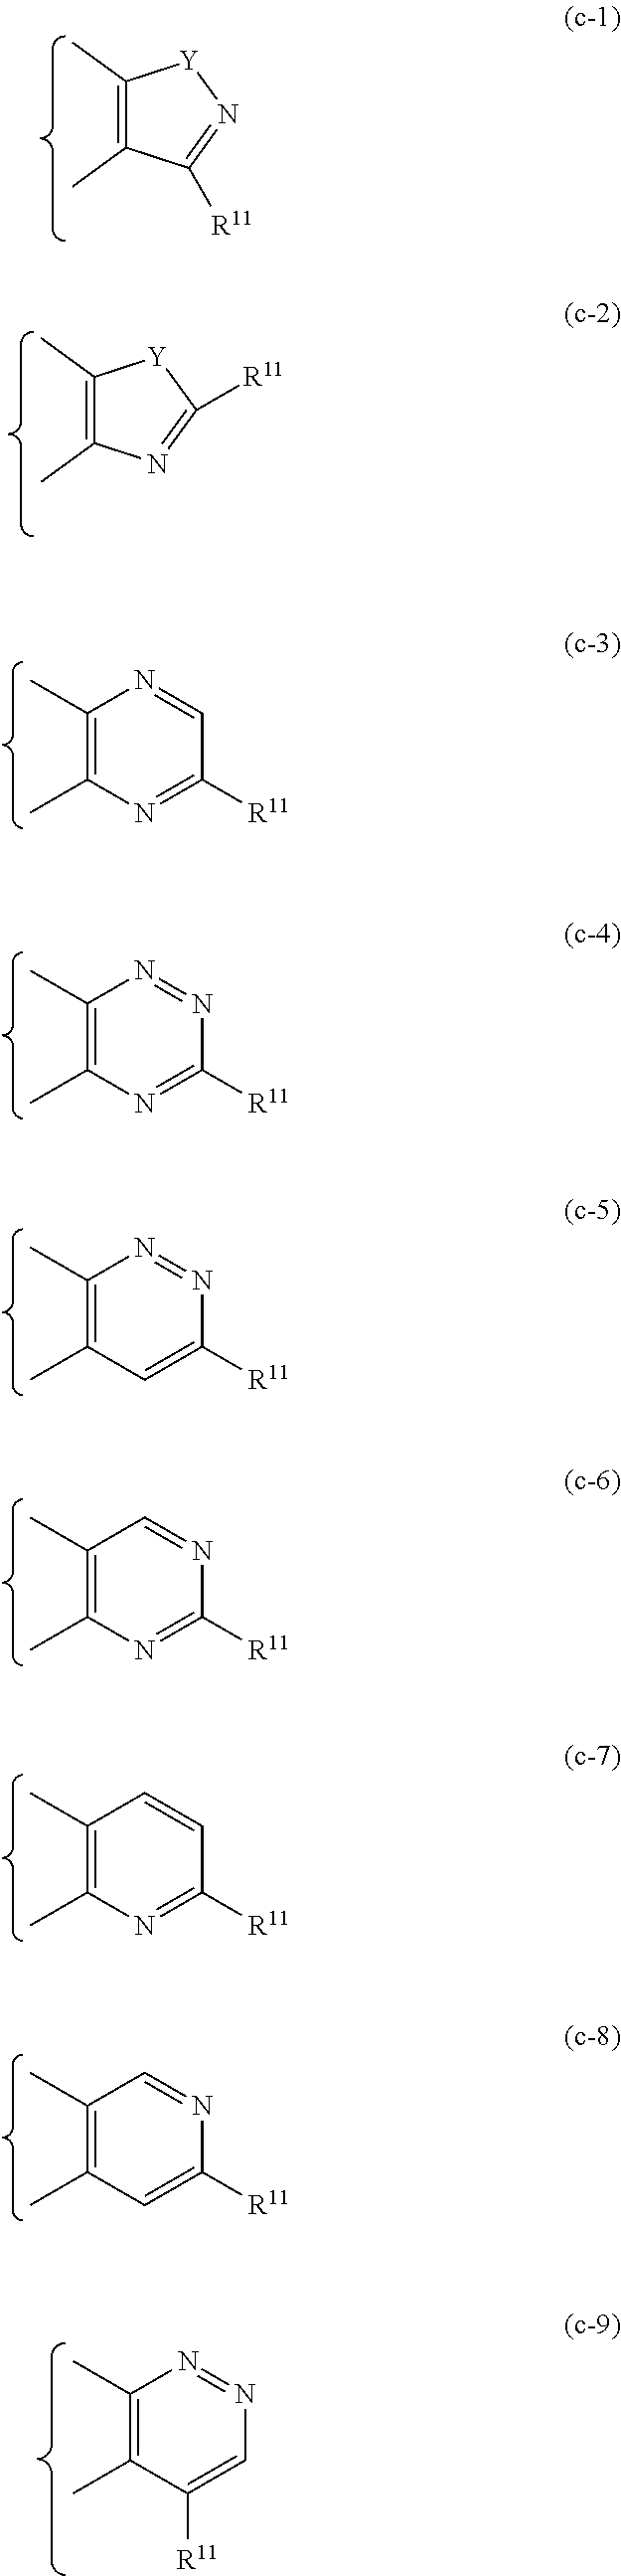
C1(C)=C(C)C([R11])=N[Y]1.C1(C)=C(C)N=C([R11])[Y]1.C1(C)=C(C)N=C([R11])C=N1.C1(C)=C(C)N=C([R11])N=N1.C1(C)=C(C)C=C([R11])N=N1.C1(C)=C(C)N=C([R11])N=C1.C1(C)=C(C)N=C([R11])C=C1.C1(C)=C(C)C=C([R11])N=C1.C1(C)=C(C)C([R11])=CN=N1
